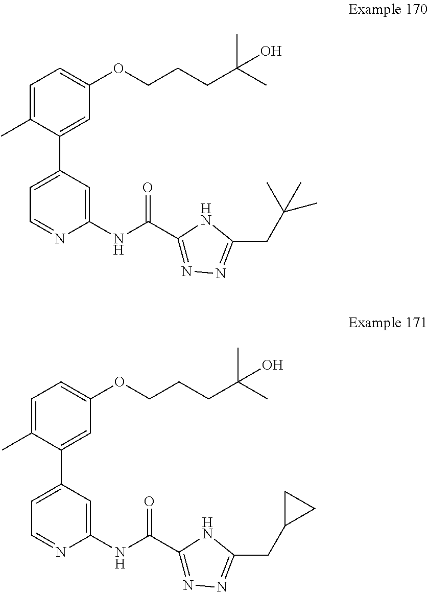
C1(C2=CC=NC(NC(C3=NN=C(CC(C)(C)C)N3)=O)=C2)=CC(OCCCC(O)(C)C)=CC=C1C.C1(C2=CC=NC(NC(C3=NN=C(CC4CC4)N3)=O)=C2)=CC(OCCCC(O)(C)C)=CC=C1C
